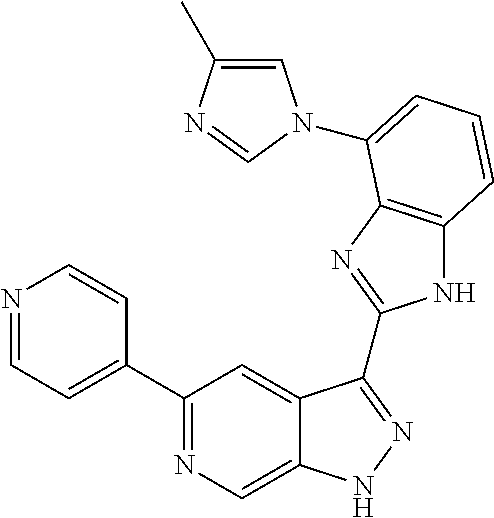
C1(C2=NC=C3C(=C2)C(C2=NC4=C(N2)C=CC=C4N2C=C(C)N=C2)=NN3)=CC=NC=C1
